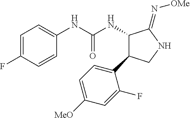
C1=C(F)C=CC(NC(NC2C(=N[OMe])NCC2C2=CC=C([OMe])C=C2F)=O)=C1
